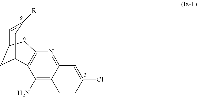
C1=C([R])CC2CC1CC1=C2C(N)=C2C(=N1)C=C(Cl)C=C2
